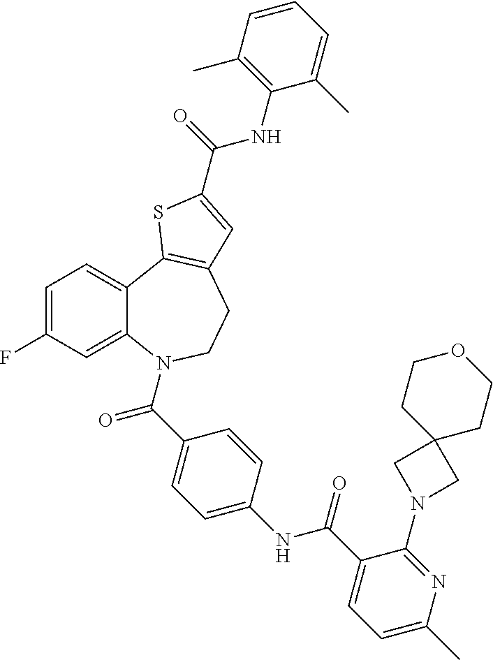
C1=C(F)C=C2C(=C1)C1=C(CCN2C(=O)C2=CC=C(NC(=O)C3=CC=C(C)N=C3N3CC4(C3)CCOCC4)C=C2)C=C(C(=O)NC2=C(C)C=CC=C2C)S1
